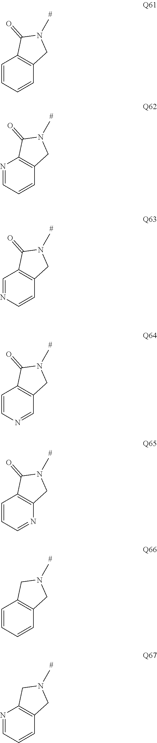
C1=CC=CC2=C1CN(C)C2=O.C1=CC=NC2=C1CN(C)C2=O.C1=CN=CC2=C1CN(C)C2=O.C1=NC=CC2=C1CN(C)C2=O.N1=CC=CC2=C1CN(C)C2=O.C1=CC=CC2=C1CN(C)C2.C1=CC=NC2=C1CN(C)C2
